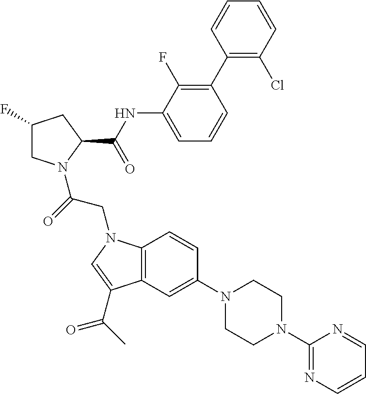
C1(F)CN(C(=O)CN2C3=C(C=C(N4CCN(C5=NC=CC=N5)CC4)C=C3)C(C(C)=O)=C2)C(C(NC2=CC=CC(C3=C(Cl)C=CC=C3)=C2F)=O)C1
